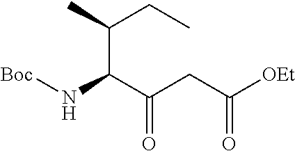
[OEt]C(CC(C(N[Boc])C(C)CC)=O)=O
